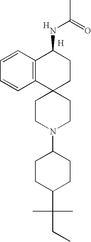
C12=C(C=CC=C1)C(NC(C)=O)CCC21CCN(C2CCC(C(C)(C)CC)CC2)CC1.[H].[H]
